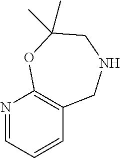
N1=CC=CC2=C1OC(C)(C)CNC2
